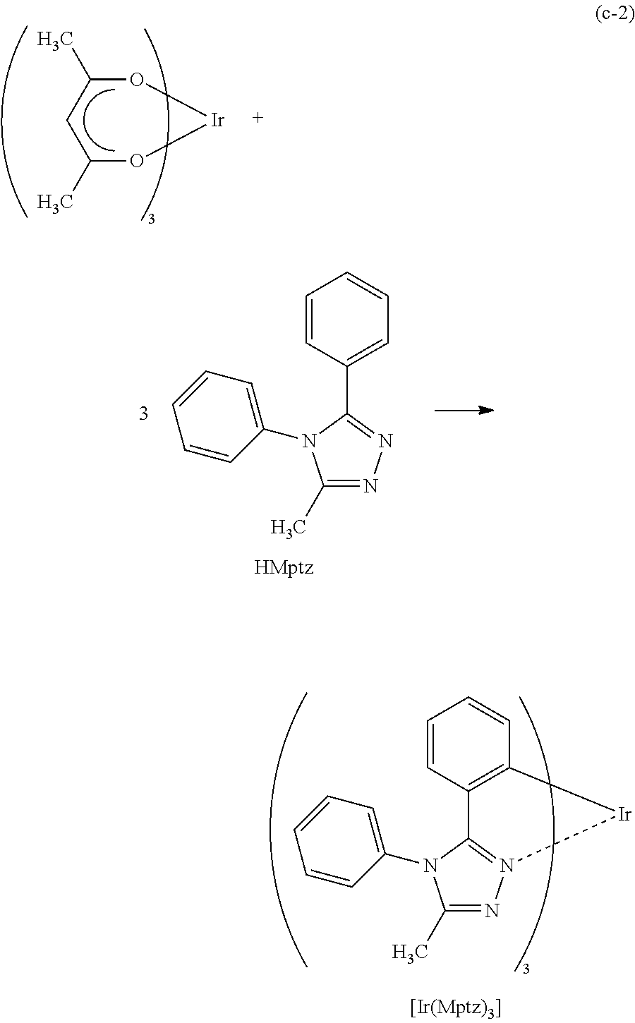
O1C(C)CC(C)O[Ir]1.C1(C)=NN2=C(N1C1=CC=CC=C1)C1=C(C=CC=C1)[Ir]2.C1(C)=NN=C(C2=CC=CC=C2)N1C1=CC=CC=C1
